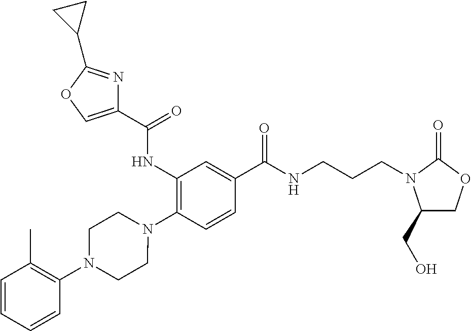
C1(NC(=O)C2=COC(C3CC3)=N2)=C(N2CCN(C3=C(C)C=CC=C3)CC2)C=CC(C(NCCCN2C(CO)COC2=O)=O)=C1
